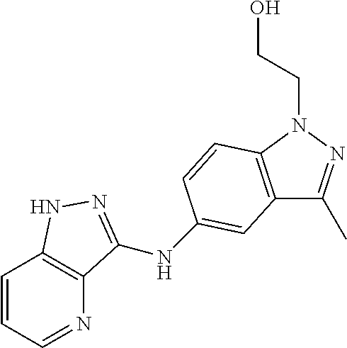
N1=CC=CC2=C1C(NC1=CC3=C(N(CCO)N=C3C)C=C1)=NN2
